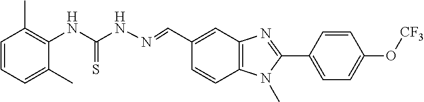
C1=CC(C2=NC3=C(N2C)C=CC(C=NNC(NC2=C(C)C=CC=C2C)=S)=C3)=CC=C1O[CF3]
